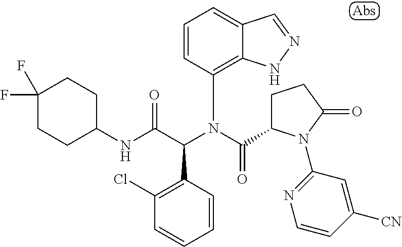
C1=CC(N(C(=O)C2CCC(=O)N2C2=NC=CC([CN])=C2)C(C(NC2CCC(F)(F)CC2)=O)C2=C(Cl)C=CC=C2)=C2C(=C1)C=NN2
